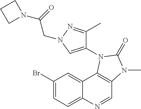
C1(Br)=CC=C2C(=C1)C1=C(C=N2)N(C)C(=O)N1C1=CN(CC(N2CCC2)=O)N=C1C
